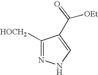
C1([HOCH2])=NNC=C1C([OEt])=O
